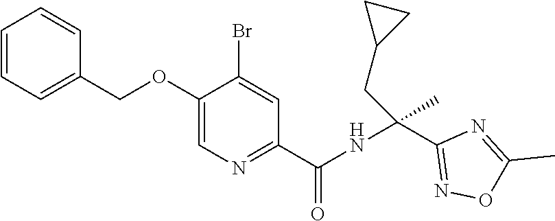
C1=CC=C(COC2=CN=C(C(NC(C3=NOC(C)=N3)(CC3CC3)C)=O)C=C2Br)C=C1
